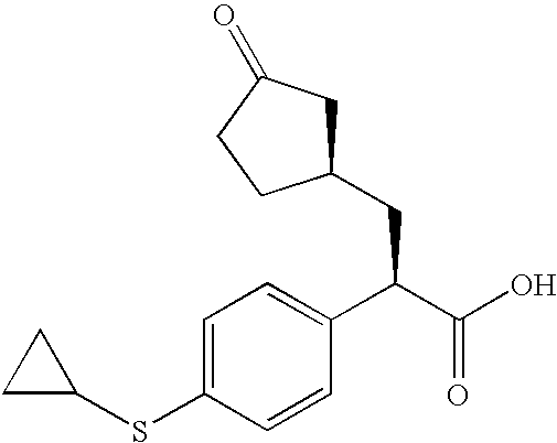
C1=C(SC2CC2)C=CC(C(C(O)=O)CC2CC(=O)CC2)=C1
